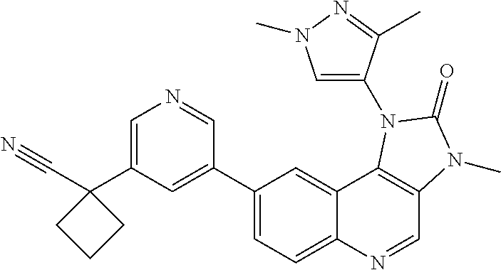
C1(C2=CC(C3(C#N)CCC3)=CN=C2)=CC=C2C(=C1)C1=C(C=N2)N(C)C(=O)N1C1=CN(C)N=C1C
